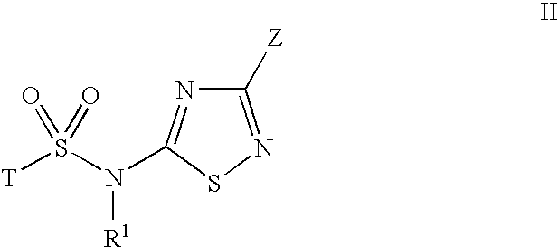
C1([Z])=NSC(N(S([T])(=O)=O)[R1])=N1
